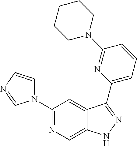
C1(N2C=CN=C2)=NC=C2C(=C1)C(C1=CC=CC(N3CCCCC3)=N1)=NN2
